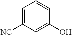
C1=C([NC])C=C(O)C=C1
